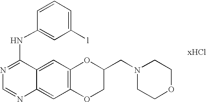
C1=NC2=CC3=C(C=C2C(NC2=CC([l])=CC=C2)=N1)OC(CN1CCOCC1)CO3
